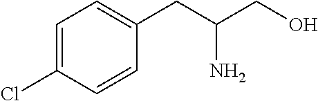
C1=C(Cl)C=CC(CC(CO)N)=C1
